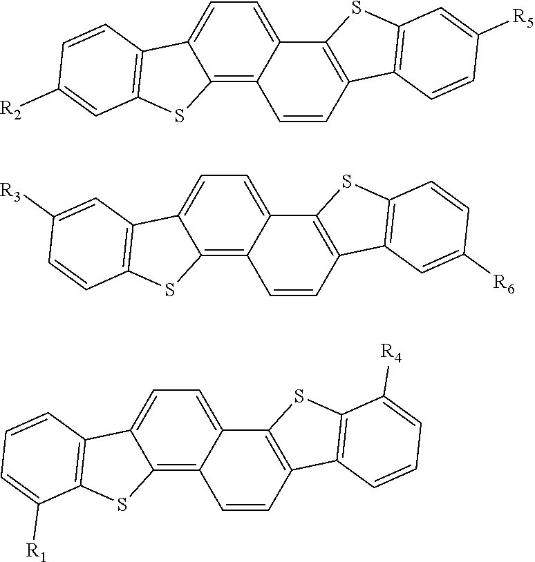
C12=C3C(=CC=C1C1=C(S2)C=C([R2])C=C1)C1=C(C=C3)C2=C(S1)C=C([R5])C=C2.C12=C3C(=CC=C1C1=C(S2)C=CC([R3])=C1)C1=C(C=C3)C2=C(S1)C=CC([R6])=C2.C12=C3C(=CC=C1C1=C(S2)C([R1])=CC=C1)C1=C(C=C3)C2=C(S1)C([R4])=CC=C2
